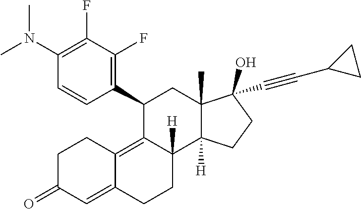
C1(C2=C(F)C(F)=C(N(C)C)C=C2)C2=C3C(=CC(=O)CC3)CCC2([H])C2([H])C(C)(C1)C(C#CC1CC1)(O)CC2
